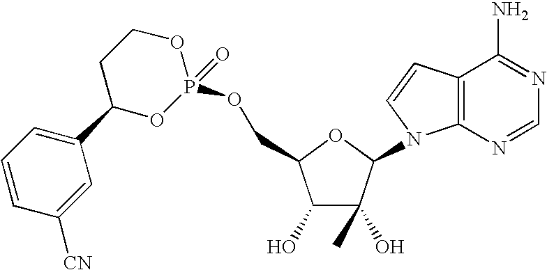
C1(O)C(O)(C)C(N2C3=C(C=C2)C(N)=NC=N3)OC1COP1(=O)OCCC(C2=CC=CC([CN])=C2)O1
